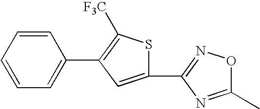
C1=CC=CC=C1C1=C([F3C])SC(C2=NOC(C)=N2)=C1
